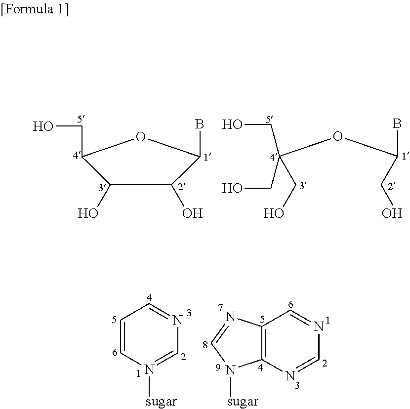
BC(CO)OC(CO)(CO)CO.C1(O)C(CO)OC(B)C1O.C1=CN([sugar])=CN=C1.C12=C(N=CN=C1)N([sugar])C=N2
